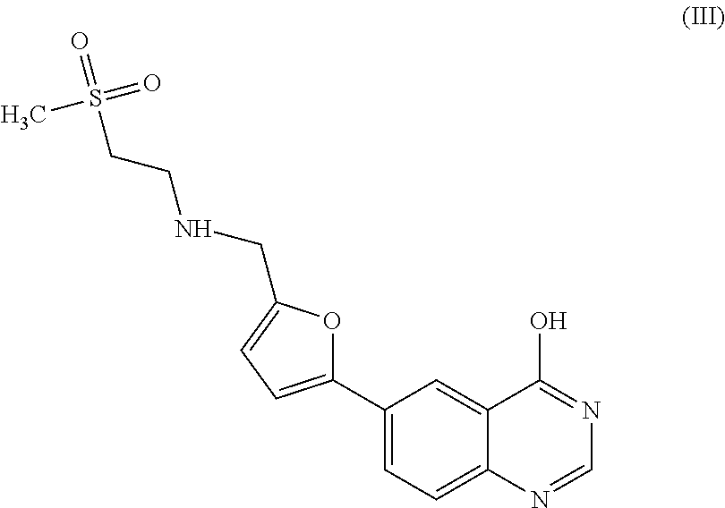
C1(C2=CC=C3C(=C2)C(O)=NC=N3)=CC=C(CNCCS(=O)(=O)C)O1
